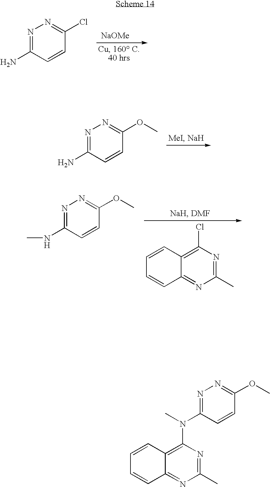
[NaOMe].N1=C(N)C=CC(Cl)=N1.N1=C(N)C=CC(OC)=N1.C1=CC2=C(Cl)N=C(C)N=C2C=C1.N1=C(NC)C=CC(OC)=N1.C1=CC2=C(N(C3=NN=C(OC)C=C3)C)N=C(C)N=C2C=C1
